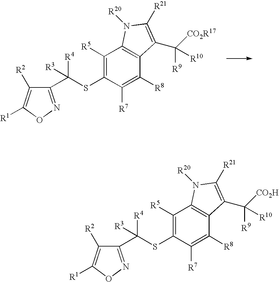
C1(C(SC2=C([R5])C3=C(C([R8])=C2[R7])C(C([CO2R17])([R9])[R10])=C([R21])N3[R20])([R3])[R4])=NOC([R1])=C1[R2].C1(C(SC2=C([R5])C3=C(C([R8])=C2[R7])C(C([CO2H])([R9])[R10])=C([R21])N3[R20])([R3])[R4])=NOC([R1])=C1[R2]
